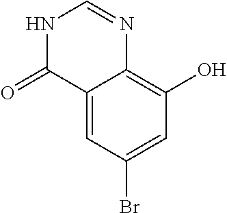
C12=CC(Br)=CC(O)=C1N=CNC2=O
